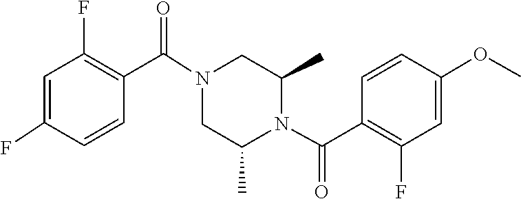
N1(C(C2=C(F)C=C(F)C=C2)=O)CC(C)N(C(C2=C(F)C=C(OC)C=C2)=O)C(C)C1
